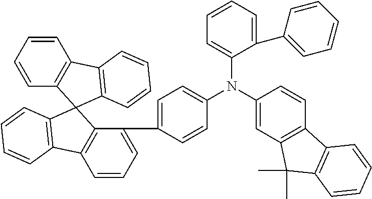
C1(C2=CC=CC3=C2C2(C4=C3C=CC=C4)C3=C(C4=C2C=CC=C4)C=CC=C3)=CC=C(N(C2=CC=CC=C2C2=CC=CC=C2)C2=CC3=C(C=C2)C2=C(C3(C)C)C=CC=C2)C=C1
